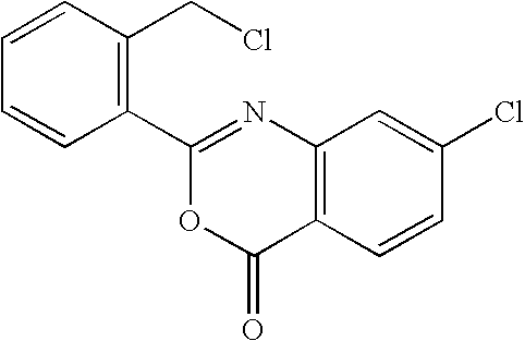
C1=CC(CCl)=C(C2=NC3=C(C(=O)O2)C=CC(Cl)=C3)C=C1
